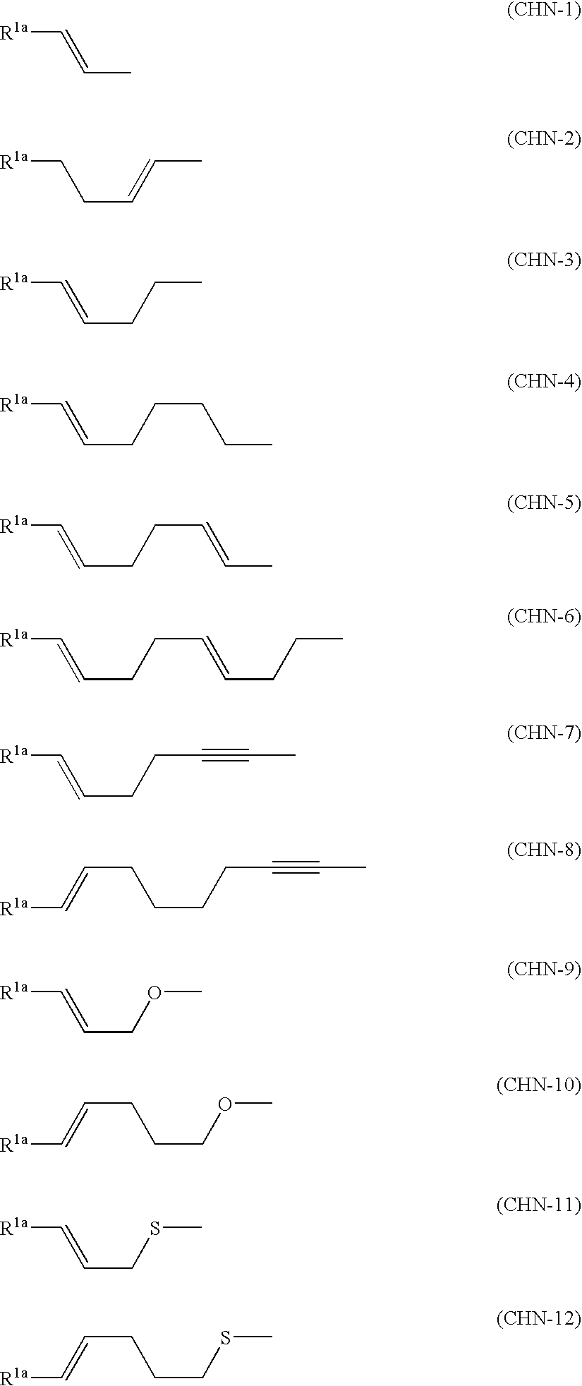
[R1a]C=CC.[R1a]CCC=CC.[R1a]C=CCCC.[R1a]C=CCCCCC.[R1a]C=CCCC=CC.[R1a]C=CCCC=CCCC.[R1a]C=CCCC#CC.[R1a]C=CCCCCC#CC.[R1a]C=CCOC.[R1a]C=CCCCOC.[R1a]C=CCSC.[R1a]C=CCCCSC
